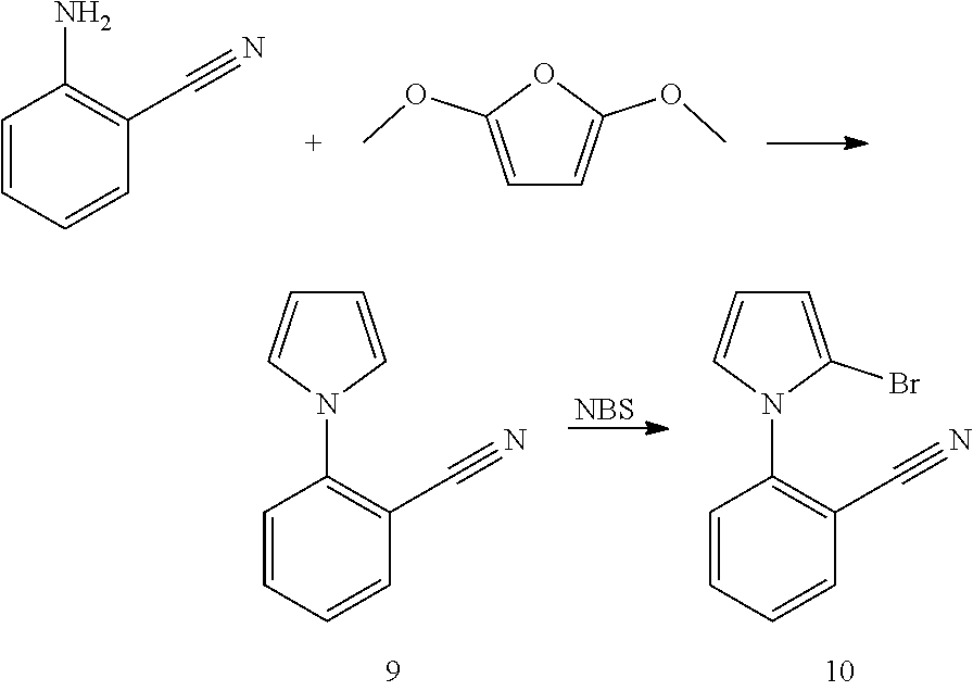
C1=CC=CC(C#N)=C1N.C1=C(OC)OC(OC)=C1.[NBS].C1=CN(C2=C(C#N)C=CC=C2)C=C1.C1=CN(C2=C(C#N)C=CC=C2)C(Br)=C1
